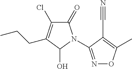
C1(=O)C(Cl)=C(CCC)C(O)N1C1=NOC(C)=C1C#N
